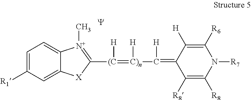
C12=CC=C([R1])C=C1[X]C([(C](=[C)n]([H])C([H])=C1C([R8])=C([R8])N([R7])C([R6])=C1[H])[H])=[N+]2C.[Y]
